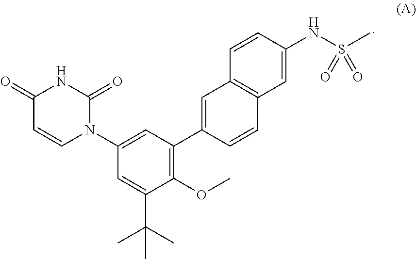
C1(=O)C=CN(C2=CC(C3=CC4=C(C=C3)C=C(NS(C)(=O)=O)C=C4)=C(OC)C(C(C)(C)C)=C2)C(=O)N1
